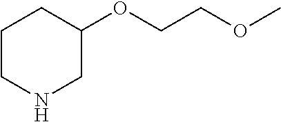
C1CNCC(OCCOC)C1
